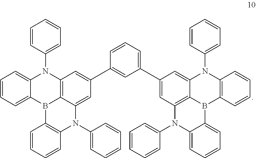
C1=CC=C2C(=C1)N(C1=CC=CC=C1)C1=C3B2C2=C(N(C4=CC=CC=C4)C3=CC(C3=CC(C4=CC5=C6C(=C4)N(C4=CC=CC=C4)C4=C(B6C6=CC=CC=C6N5C5=CC=CC=C5)C=CC=C4)=CC=C3)=C1)C=CC=C2
